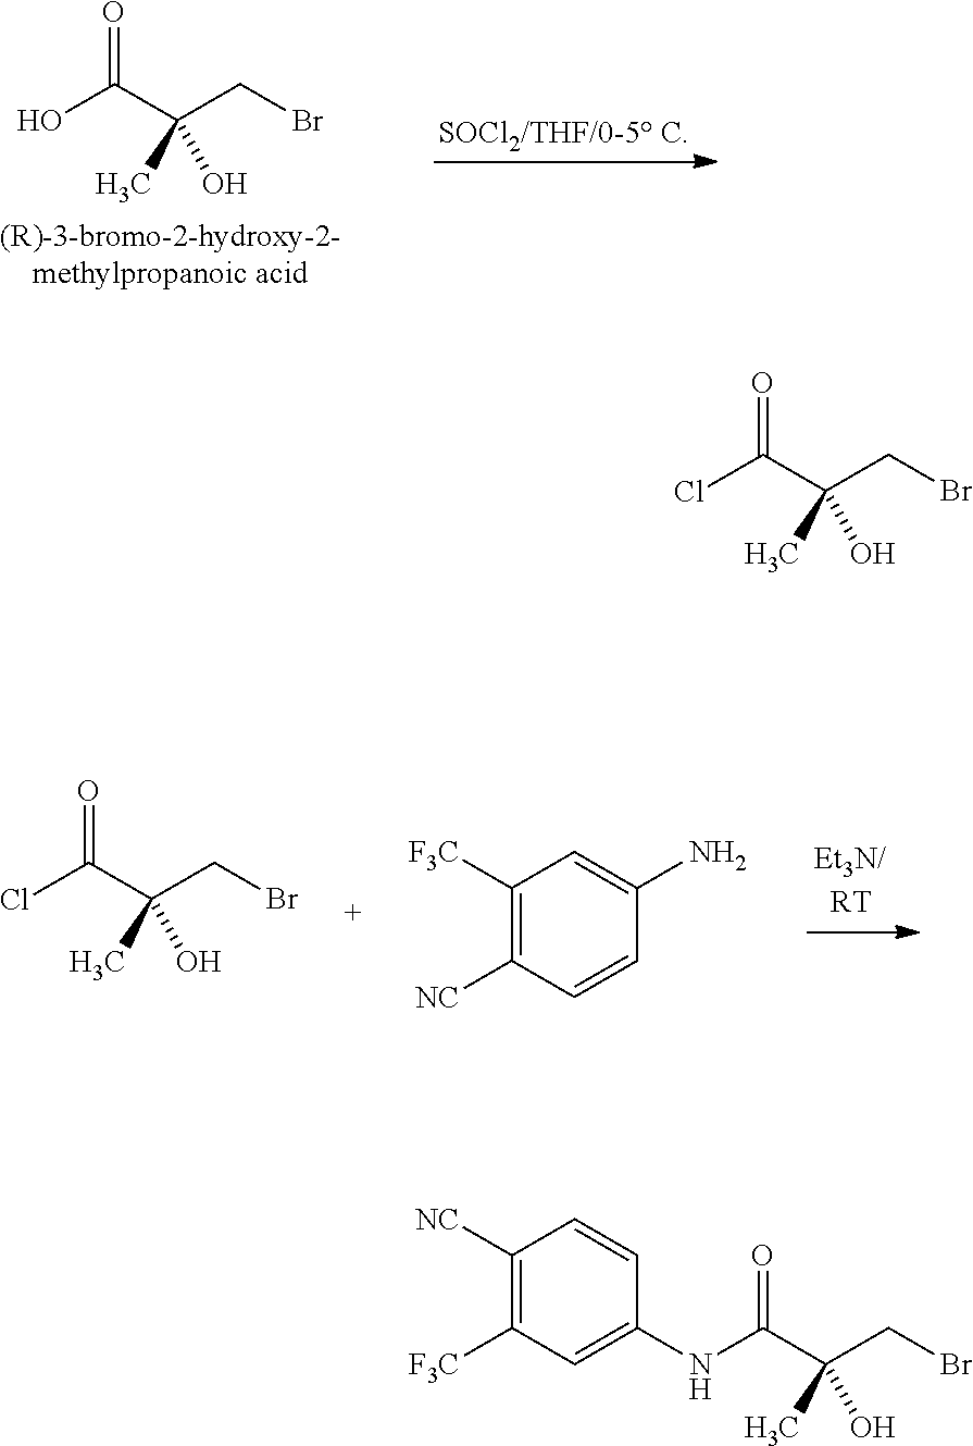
OC(C(CBr)(C)O)=O.ClC(C(CBr)(C)O)=O.C1([F3C])=C([NC])C=CC(N)=C1.ClC(C(CBr)(C)O)=O.C(C(CBr)(C)O)(=O)NC1=CC([F3C])=C([NC])C=C1
